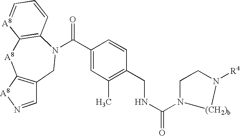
C12=C(N(C(C3=CC(C)=C(CNC(N4CCN([R4])[(CH2)b]4)=O)C=C3)=O)CC3=C([A8]1)[A8]N=C3)C=CC=[A8]2
